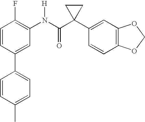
C1=CC(C2=CC=C(C)C=C2)=CC(N(C(C2(C3=CC4=C(C=C3)OCO4)CC2)=O)[H])=C1F
